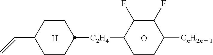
C1CC([C2H4]C2CCC([CnH2n + 1])C(F)C2F)CCC1C=C.[H].O
